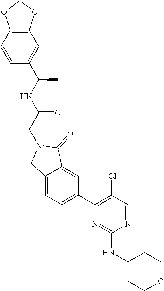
N1=CC(Cl)=C(C2=CC=C3C(=C2)C(=O)N(CC(NC(C2=CC4=C(C=C2)OCO4)C)=O)C3)N=C1NC1CCOCC1
